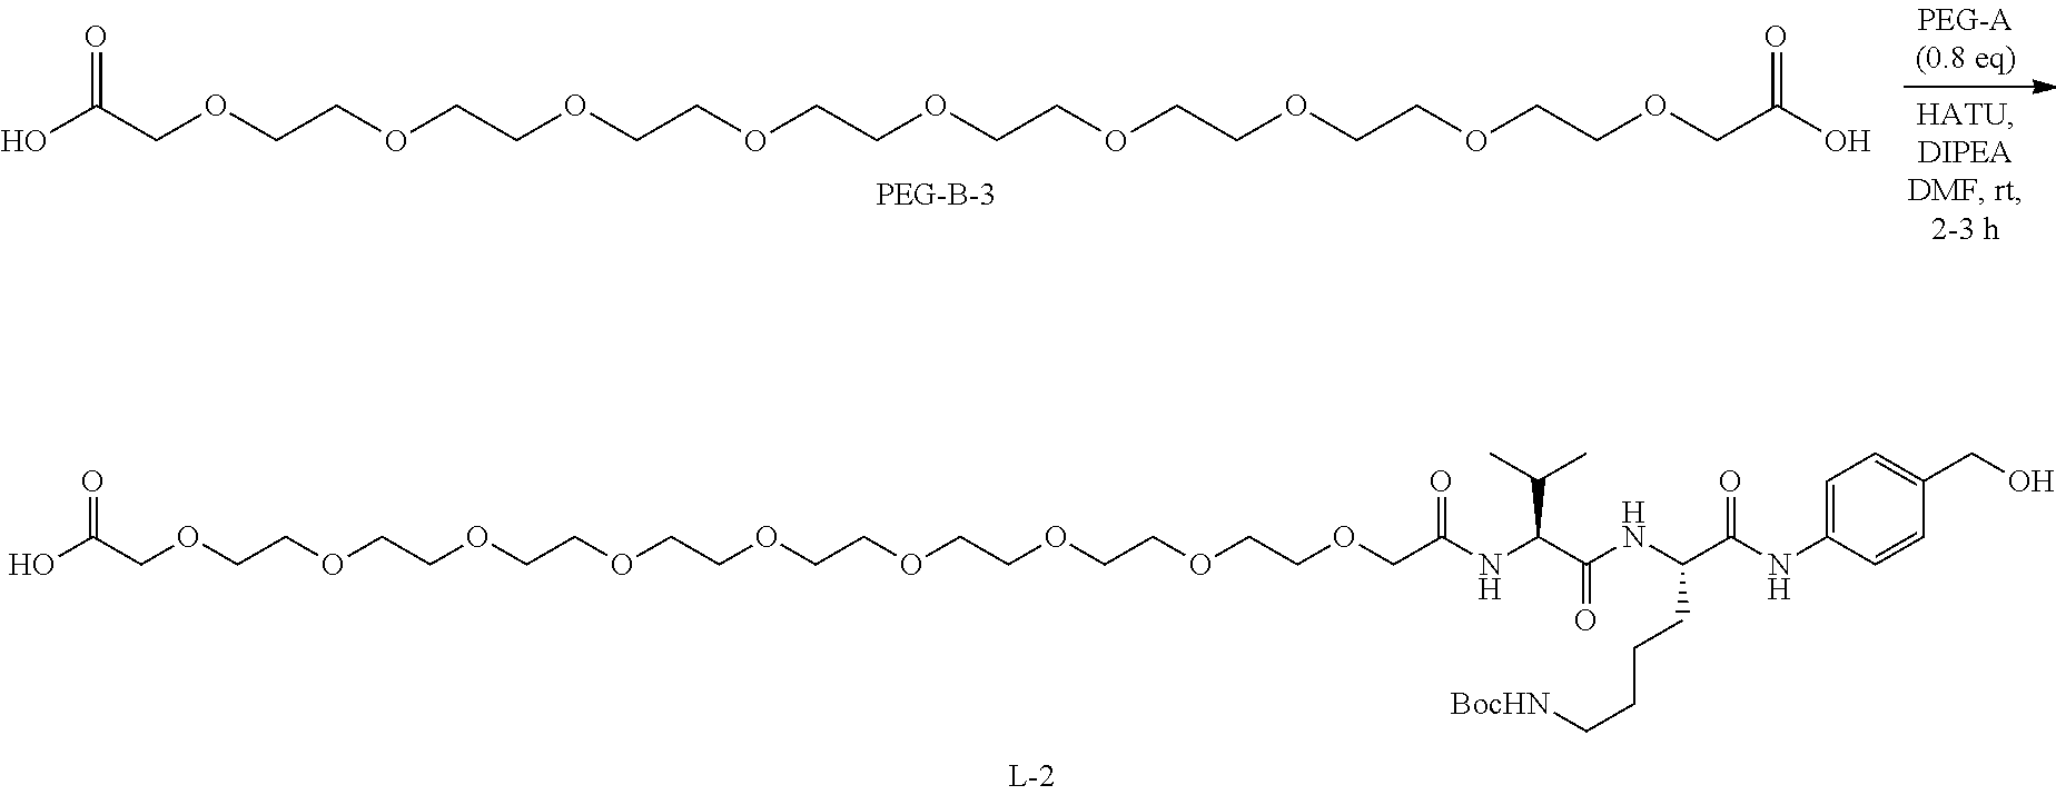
O(CCOCCOCCOCCOCCOCCOCCOCCOCC(O)=O)CC(O)=O.O(CCOCCOCCOCCOCCOCCOCCOCCOCC(=O)NC(C(NC(C(NC1=CC=C(CO)C=C1)=O)CCCC[BocHN])=O)C(C)C)CC(O)=O
